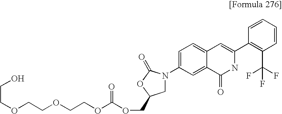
C1=CC=CC(C2=CC3=CC=C(N4CC(COC(OCCOCCOCCO)=O)OC4=O)C=C3C(=O)N2)=C1C(F)(F)F
